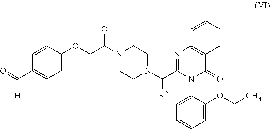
O=C(C1=CC=C(OCC(N2CCN(C(C3=NC4=C(C(=O)N3C3=CC=CC=C3OCC)C=CC=C4)[R2])CC2)O)C=C1)[H]
